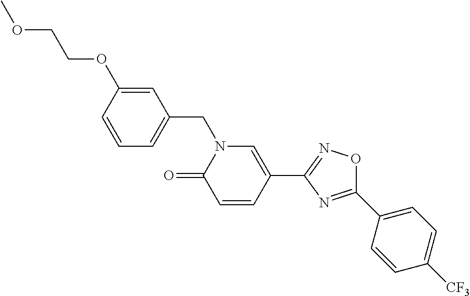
C1=CC(OCCOC)=CC(CN2C(=O)C=CC(C3=NOC(C4=CC=C([CF3])C=C4)=N3)=C2)=C1
